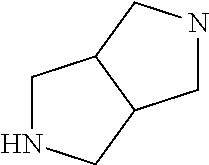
C1NCC2C1CNC2
